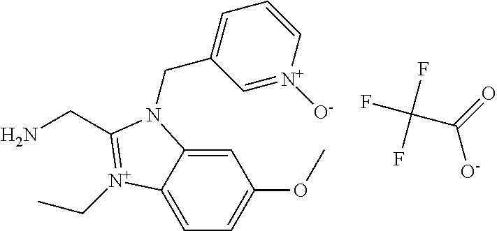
C1=C2C(=CC(OC)=C1)N(CC1=CC=C[N+]([O-])=C1)C(CN)=[N+]2CC.C([O-])(=O)C(F)(F)F
